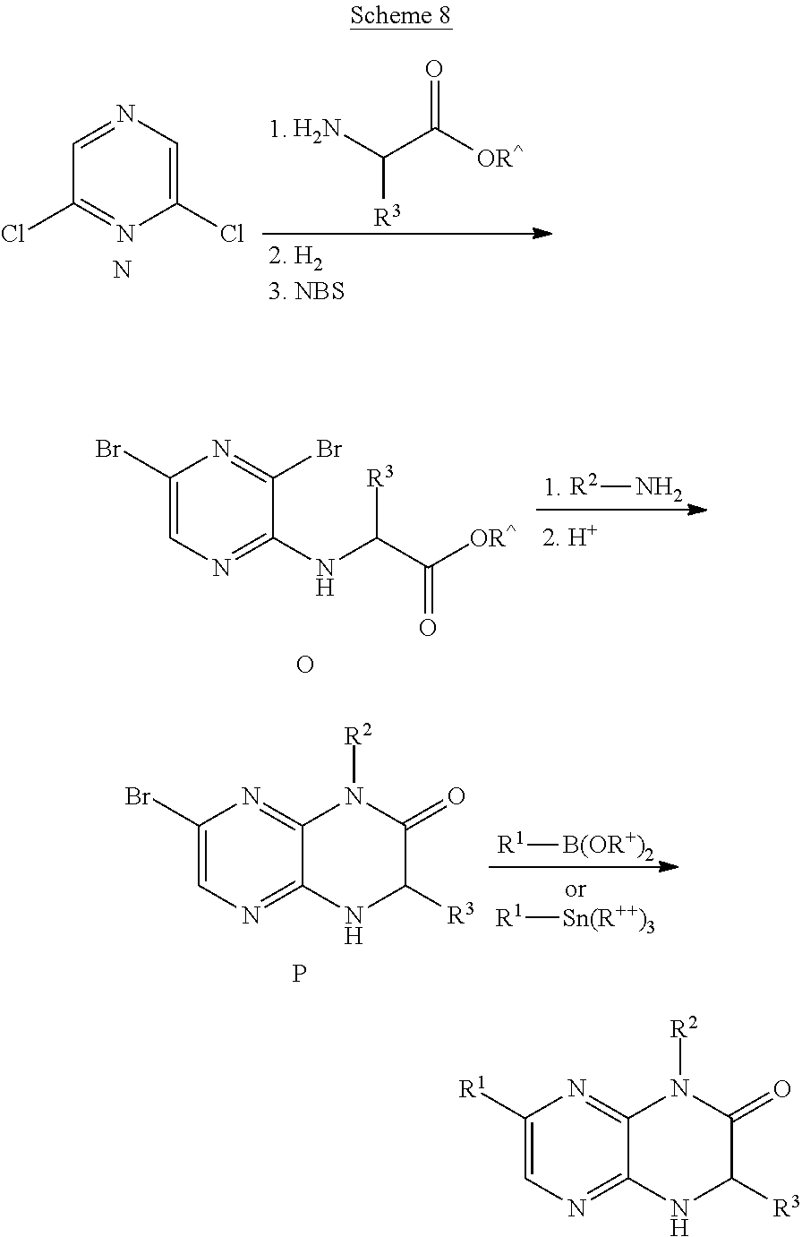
C1([R1])=CN=C2C(=N1)N([R2])C(=O)C([R3])N2.C1=NC=C(Cl)N=C1Cl.N.NC(C([OR^])=O)[R3].[R2]N.C1(Br)=CN=C(NC(C([OR^])=O)[R3])C(Br)=N1.O.[R1][Sn(R++)3].[R1][B(OR+)2].C1(Br)=CN=C2C(=N1)N([R2])C(=O)C([R3])N2.P
